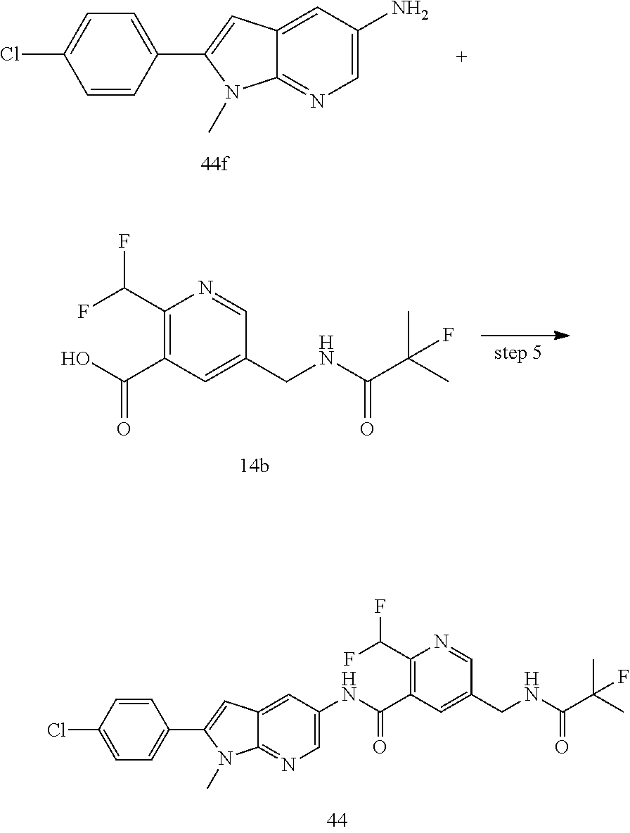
C1(Cl)=CC=C(C2=CC3=CC(NC(C4=C(C(F)F)N=CC(CNC(C(C)(C)F)=O)=C4)=O)=CN=C3N2C)C=C1.C1(C2=CC3=CC(N)=CN=C3N2C)=CC=C(Cl)C=C1.OC(C1=C(C(F)F)N=CC(CNC(C(C)(C)F)=O)=C1)=O
